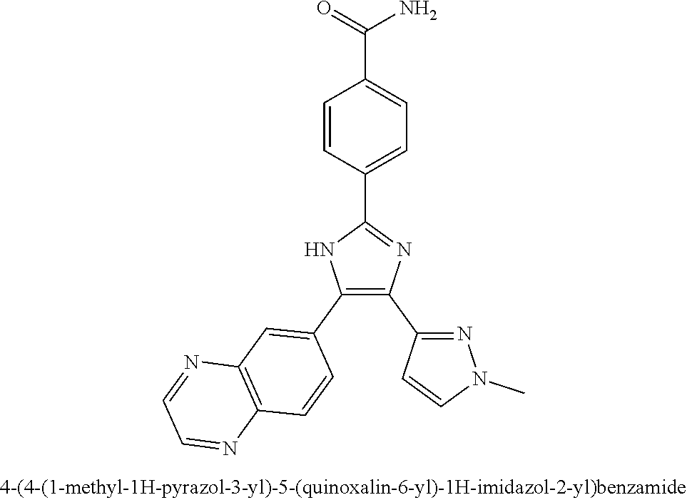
C1(C2=NC(C3=NN(C)C=C3)=C(C3=CC4=C(C=C3)N=CC=N4)N2)=CC=C(C(=O)N)C=C1
